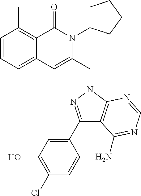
C1=CC=C2C(=C1C)C(=O)N(C1CCCC1)C(CN1C3=C(C(C4=CC(O)=C(Cl)C=C4)=N1)C(N)=NC=N3)=C2
